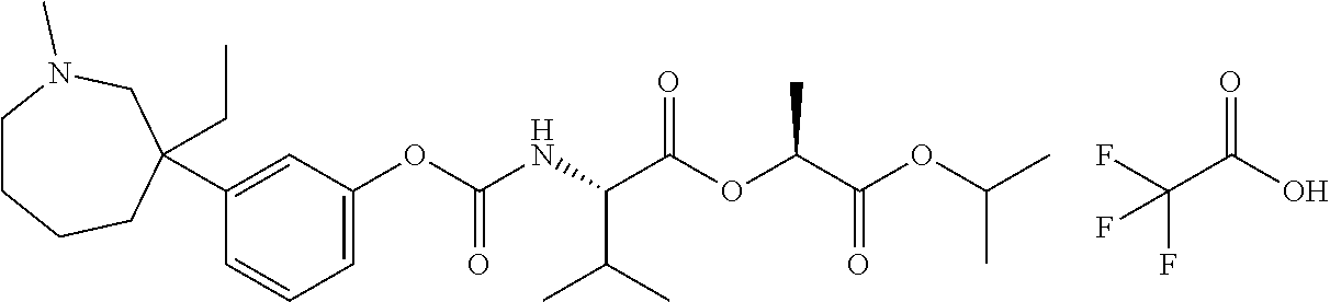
C1CCCC(C2=CC(OC(NC(C(OC(C(OC(C)C)=O)C)=O)C(C)C)=O)=CC=C2)(CC)CN1C.C(C(O)=O)(F)(F)F
